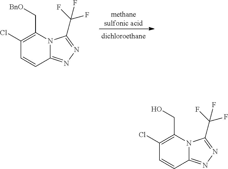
[methanesulfonic acid].C1(Cl)=C(C[BnO])N2C(=NN=C2C(F)(F)F)C=C1.C1(Cl)=C(CO)N2C(=NN=C2C(F)(F)F)C=C1
